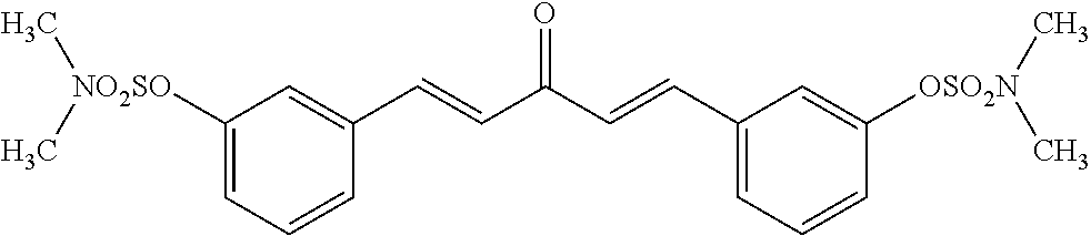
C1([NO2SO](C)C)=CC=CC(C=CC(C=CC2=CC=CC([OSO2N](C)C)=C2)=O)=C1
